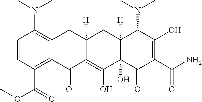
C1=CC(C(=O)OC)=C2C(=C1N(C)C)CC1([H])C(=C(O)C3(O)C([H])(C1)C(N(C)C)C(O)=C(C(=O)N)C3=O)C2=O
